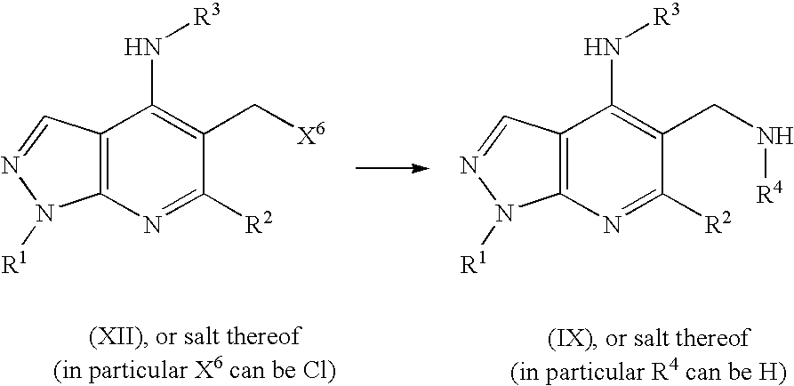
C12=C(N=C([R2])C(C[X6])=C1N[R3])N([R1])N=C2.C12=C(N=C([R2])C(CN[R4])=C1N[R3])N([R1])N=C2
